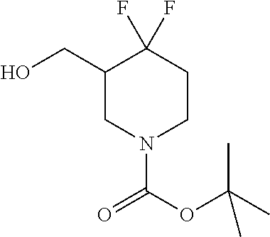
OCC1CN(C(=O)OC(C)(C)C)CCC1(F)F
